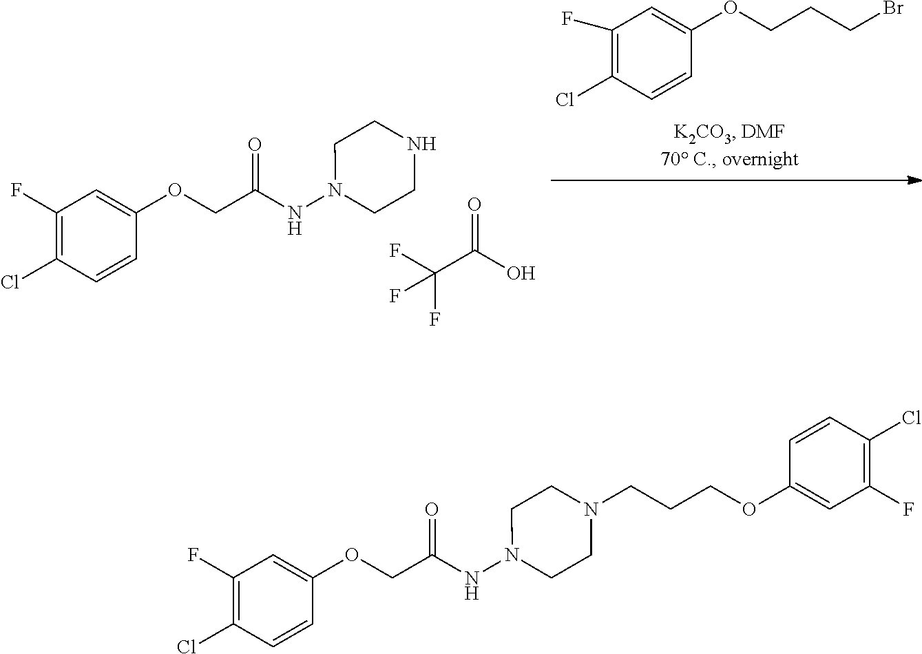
FC(C(O)=O)(F)F.C(C(NN1CCNCC1)=O)OC1=CC(F)=C(Cl)C=C1.C1(F)=C(Cl)C=CC(OCCCBr)=C1.C(C(NN1CCN(CCCOC2=CC(F)=C(Cl)C=C2)CC1)=O)OC1=CC(F)=C(Cl)C=C1
